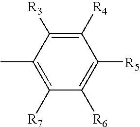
C1([R4])=C([R3])C(C)=C([R7])C([R6])=C1[R5]
